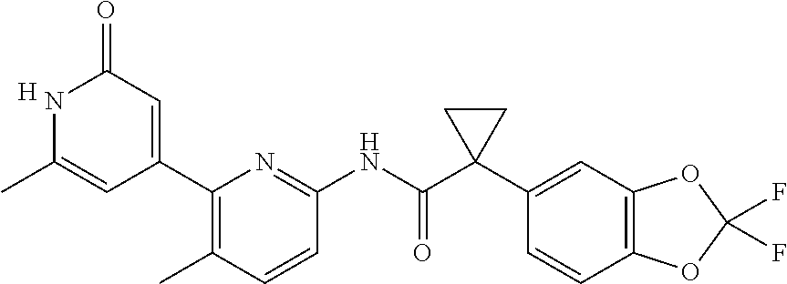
N1C(C)=CC(C2=C(C)C=CC(NC(C3(C4=CC5=C(C=C4)OC(F)(F)O5)CC3)=O)=N2)=CC1=O.[H]
